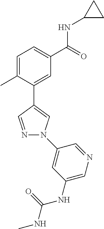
C1=C(C)C(C2=CN(C3=CC(NC(=O)NC)=CN=C3)N=C2)=CC(C(=O)NC2CC2)=C1
